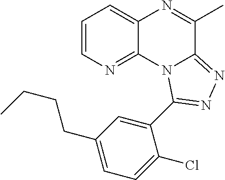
C1=CN=C2C(=C1)N=C(C)C1=NN=C(C3=CC(CCCC)=CC=C3Cl)N21
